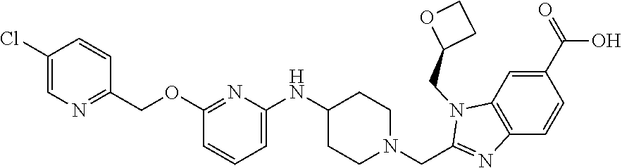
C1(Cl)=CN=C(COC2=NC(NC3CCN(CC4=NC5=C(N4CC4CCO4)C=C(C(O)=O)C=C5)CC3)=CC=C2)C=C1
